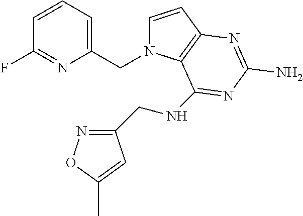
C1=CC2=C(N1CC1=CC=CC(F)=N1)C(NCC1=NOC(C)=C1)=NC(N)=N2
